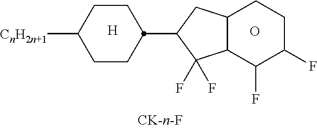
C1CC([CnH2n+1])CCC1C1C(F)(F)C2C(C1)CCC(F)C2F.[H].O
